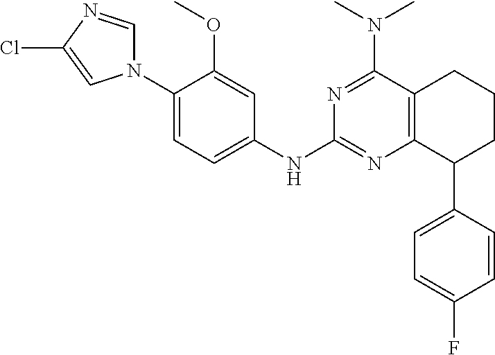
C1(OC)=CC(NC2=NC3=C(C(N(C)C)=N2)CCCC3C2=CC=C(F)C=C2)=CC=C1N1C=NC(Cl)=C1
